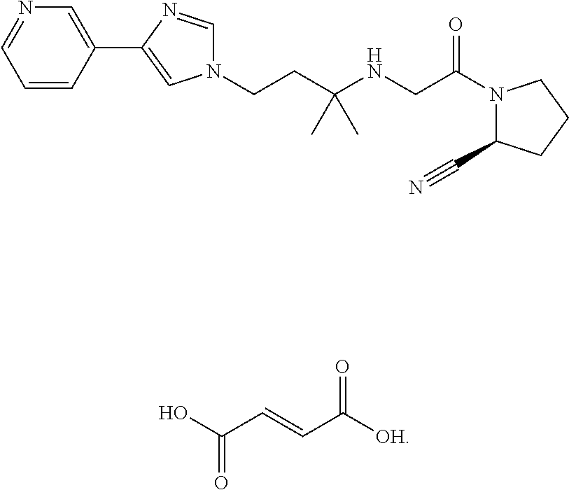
N1(C(=O)CNC(CCN2C=NC(C3=CN=CC=C3)=C2)(C)C)C(C#N)CCC1.C(=O)(C=CC(=O)[OH])O
